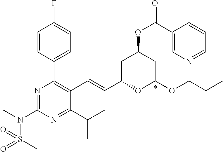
C1=CC(C2=C(C=CC3OC(OCCC)CC(OC(C4=CN=CC=C4)=O)C3)C(C(C)C)=NC(N(C)S(=O)(C)=O)=N2)=CC=C1F
